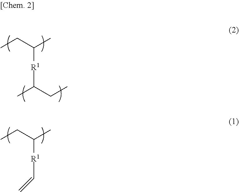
C([R1]C(C)CC)(CC)C.C([R1]C=C)(CC)C
